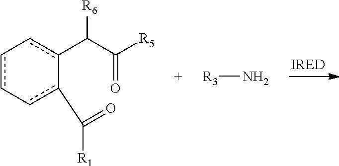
O=C(C(c1c-cc-cc-1C([R1])=O)[R6])[R5].[R3]N
